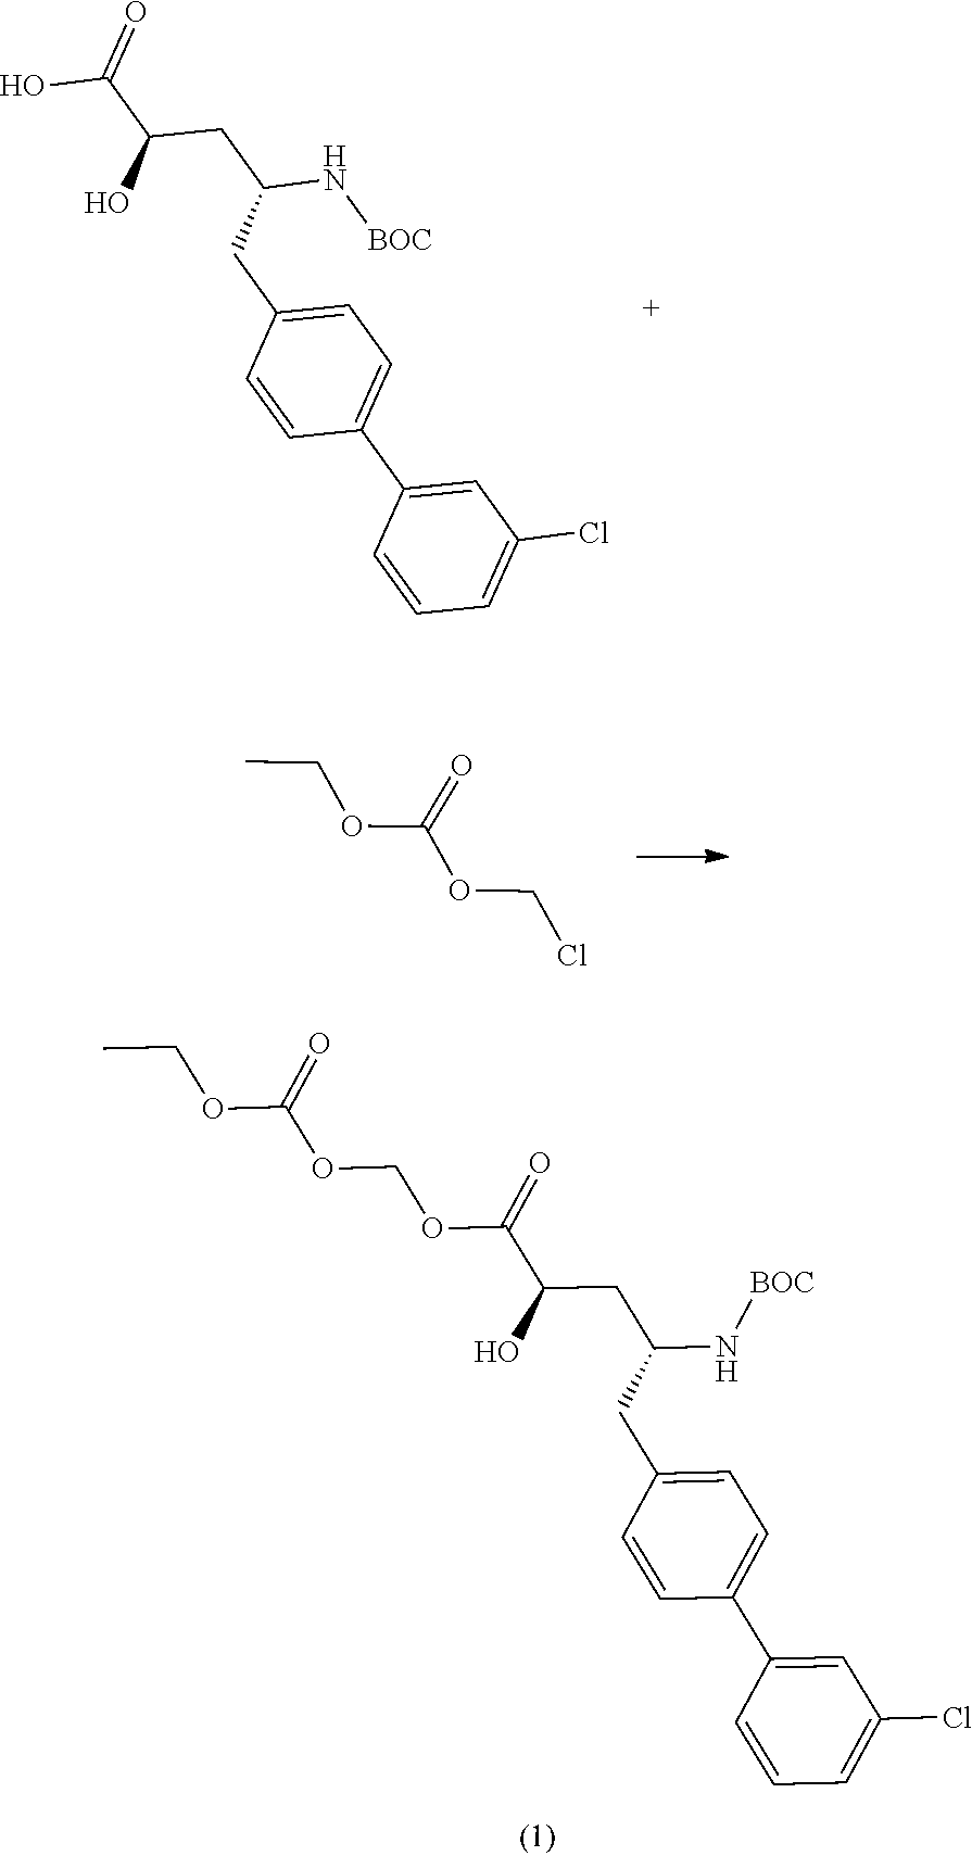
OC(C(CC(N[BOC])CC1=CC=C(C2=CC(Cl)=CC=C2)C=C1)O)=O.O(C(OCCl)=O)CC.O(C(C(CC(N[BOC])CC1=CC=C(C2=CC(Cl)=CC=C2)C=C1)O)=O)COC(OCC)=O
